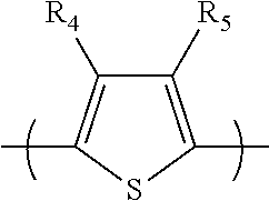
CC1=C([R4])C([R5])=C(C)S1
